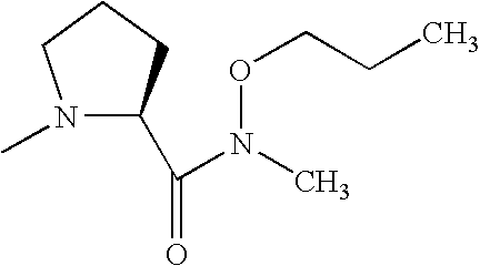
N1(C)C(C(=O)N(C)OCCC)CCC1
